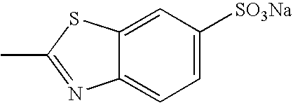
C12=CC([SO3Na])=CC=C1N=C(C)S2
